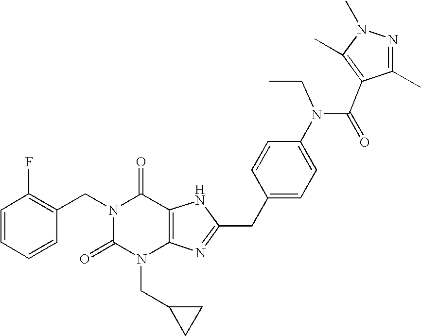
C1=CC=CC(CN2C(=O)N(CC3CC3)C3=C(C2=O)NC(CC2=CC=C(N(C(=O)C4=C(C)N(C)N=C4C)CC)C=C2)=N3)=C1F
